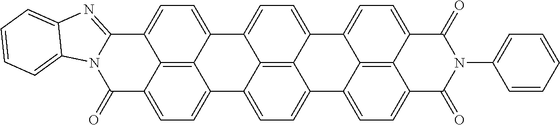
C1=C2C3=CC=C4C5=CC=C6C7=NC8=CC=CC=C8N7C(=O)C7=CC=C(C5=C76)C5=CC=C(C3=C54)C3=CC=C4C(=O)N(C5=CC=CC=C5)C(=O)C(=C1)C4=C32
